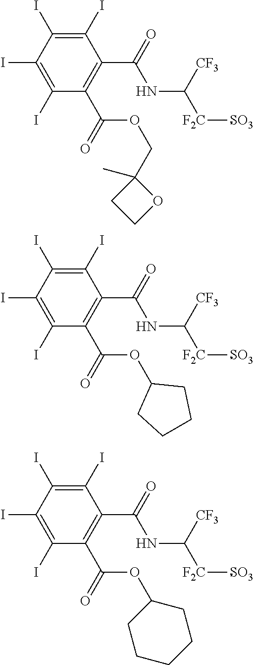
C1(I)=C(I)C(I)=C(I)C(C(OCC2(C)CCO2)=O)=C1C(NC([F2C][SO3-])[CF3])=O.C1(I)=C(I)C(I)=C(I)C(C(OC2CCCC2)=O)=C1C(NC([F2C][SO3-])[CF3])=O.C1(I)=C(I)C(I)=C(I)C(C(OC2CCCCC2)=O)=C1C(NC([F2C][SO3-])[CF3])=O
